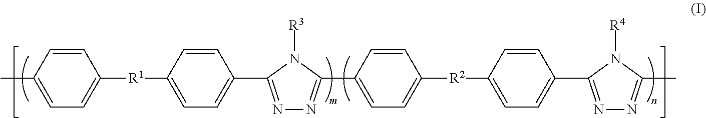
C1=CC(C)=CC=C1[R1]C1=CC=C(C2=NN=C(C3=CC=C([R2]C4=CC=C(C5=NN=C(C)N5[R4])C=C4)C=C3)N2[R3])C=C1
